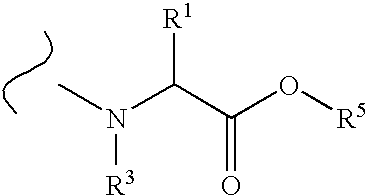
CN(C(C(O[R5])=O)[R1])[R3]
